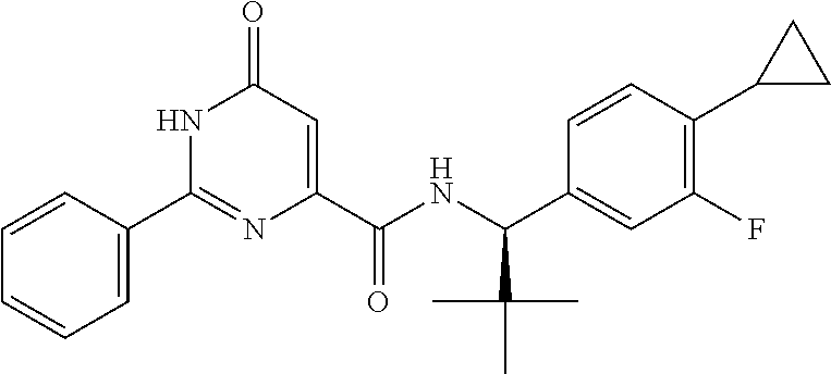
C1(C2=NC(C(NC(C3=CC(F)=C(C4CC4)C=C3)C(C)(C)C)=O)=CC(=O)N2)=CC=CC=C1
